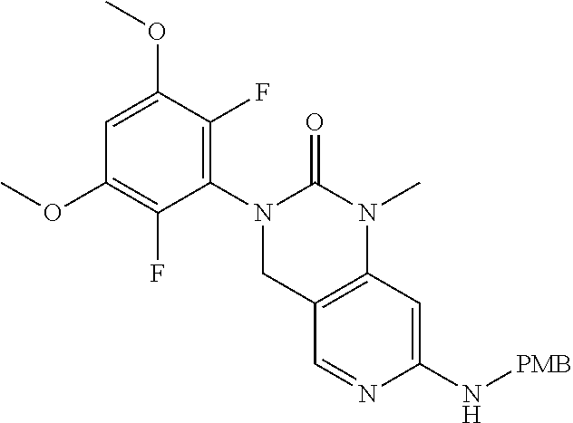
C1=C(OC)C(F)=C(N2CC3=C(N(C)C2=O)C=C(N[PMB])N=C3)C(F)=C1OC
